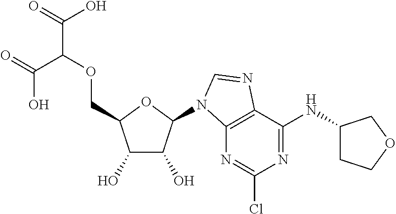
OC1C(O)C(N2C3=C(C(NC4CCOC4)=NC(Cl)=N3)N=C2)OC1COC(C(O)=O)C(O)=O
